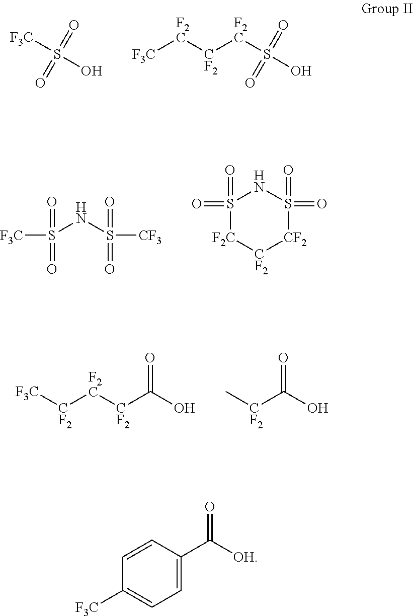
[F3C]S(O)(=O)=O.[F3C][F2C][CF2][F2C]S(O)(=O)=O.S(NS([CF3])(=O)=O)([F3C])(=O)=O.S1(=O)(=O)[F2C][CF2][CF2]S(=O)(=O)N1.[F3C][CF2][F2C][CF2]C(O)=O.C[CF2]C(O)=O.C1=CC(C(=O)[OH])=CC=C1[F3C]
